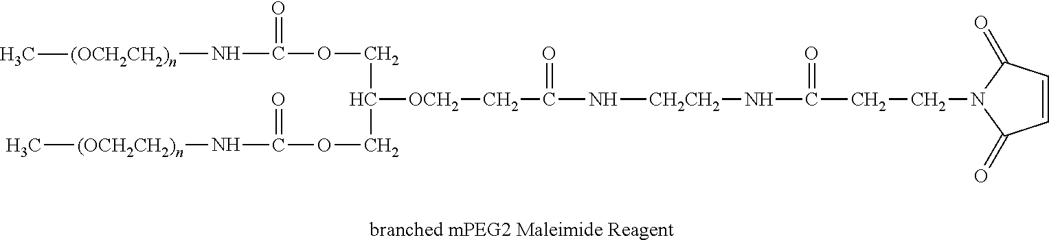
C[(OCH2CH2)n]NC(=O)OCC(COC(=O)N[(OCH2CH2)n]C)[OCH2]CC(=O)N[CH2CH2]NC(=O)CCN1C(=O)C=CC1=O
